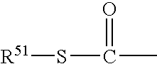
C(=O)(C)S[R51]
